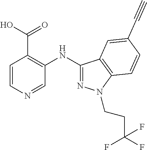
C1=CN=CC(NC2=NN(CCC(F)(F)F)C3=C2C=C(C#C)C=C3)=C1C(O)=O
